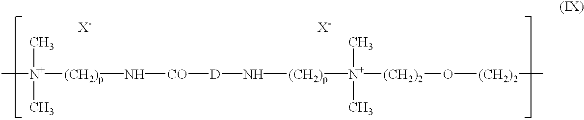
C[N+](C)([(CH2)p]N[CO][D]N[(CH2)p][N+](C)(C)[(CH2)2]O[(CH2)2]C)C.[X-].[X-]
